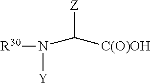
[R30]N([Y])C([C(O)OH])[Z]
